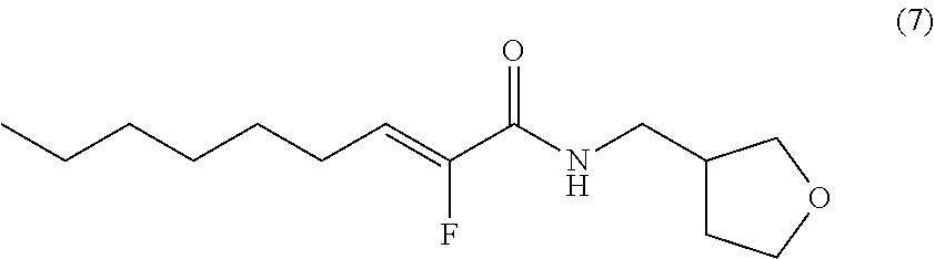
CCCCCCC=C(C(NCC1CCOC1)=O)F
